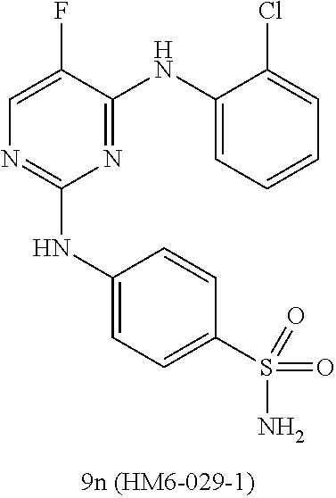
C1=C(F)C(NC2=CC=CC=C2Cl)=NC(NC2=CC=C(S(=O)(N)=O)C=C2)=N1
